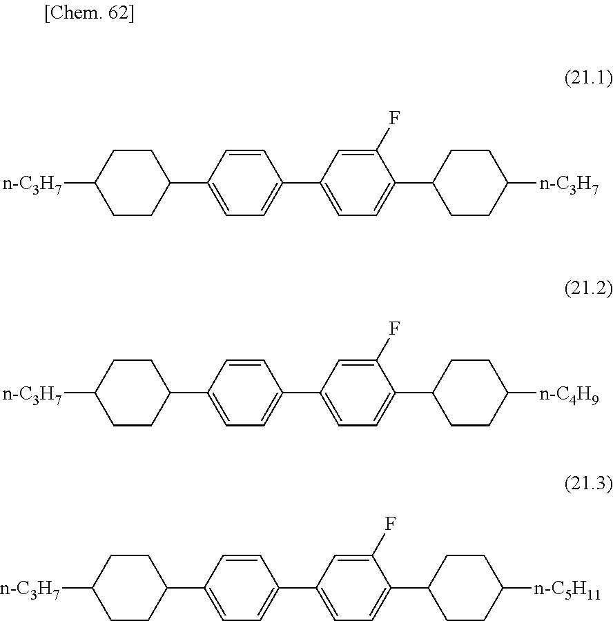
C1CC([n-C3H7])CCC1C1=CC=C(C2=CC=C(C3CCC([n-C3H7])CC3)C(F)=C2)C=C1.C1CC([n-C3H7])CCC1C1=CC=C(C2=CC=C(C3CCC([n-C4H9])CC3)C(F)=C2)C=C1.C1CC([n-C3H7])CCC1C1=CC=C(C2=CC=C(C3CCC([n-C5H11])CC3)C(F)=C2)C=C1
